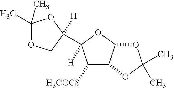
C1([H3COCS])C2C(OC1([H])C1([H])COC(C)(C)O1)OC(C)(C)O2
